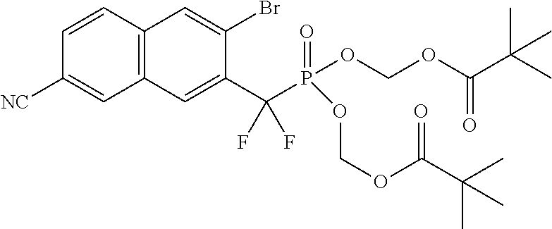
C1=CC2=C(C=C1[NC])C=C(C(P(=O)(OCOC(C(C)(C)C)=O)OCOC(C(C)(C)C)=O)(F)F)C(Br)=C2
